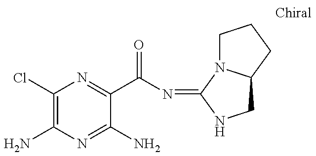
C1(Cl)=C(N)N=C(N)C(C(N=C2N3C(CN2)CCC3)=O)=N1
